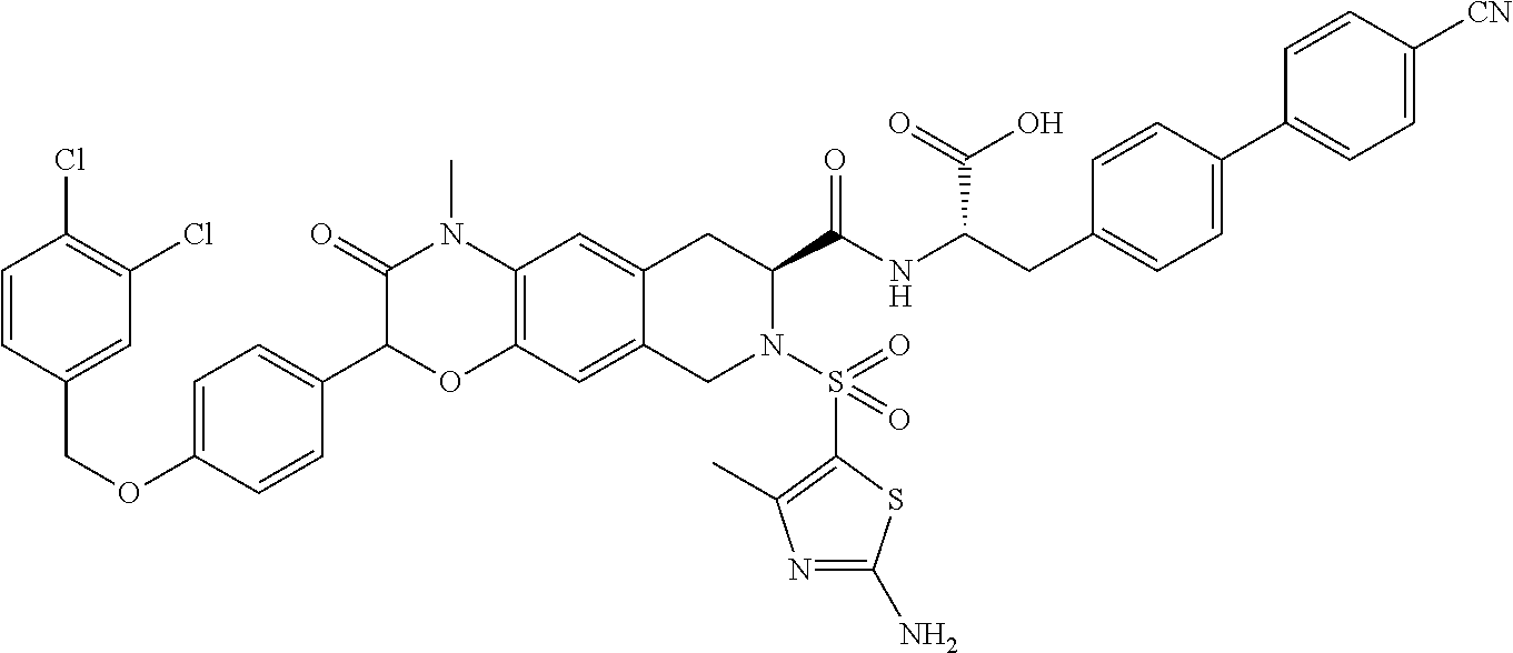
C12=C(C=C3C(=C1)CC(C(NC(CC1=CC=C(C4=CC=C([CN])C=C4)C=C1)C(=O)O)=O)N(S(=O)(C1=C(C)N=C(N)S1)=O)C3)OC(C1=CC=C(OCC3=CC(Cl)=C(Cl)C=C3)C=C1)C(=O)N2C
